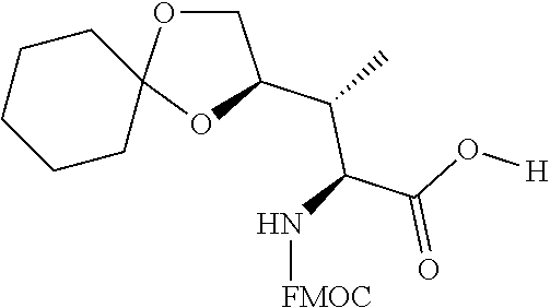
C1OC2(OC1C(C)C(N[FMOC])C(O[H])=O)CCCCC2
